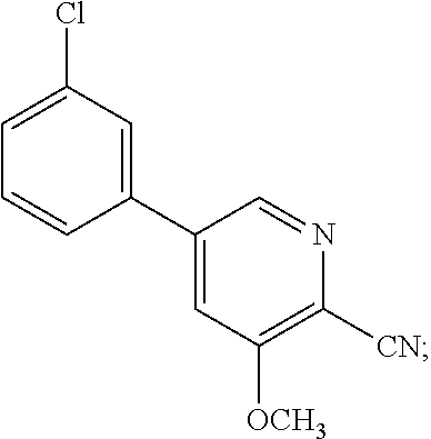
C1(C2=CC(Cl)=CC=C2)=CC([OCH3])=C([CN])N=C1
